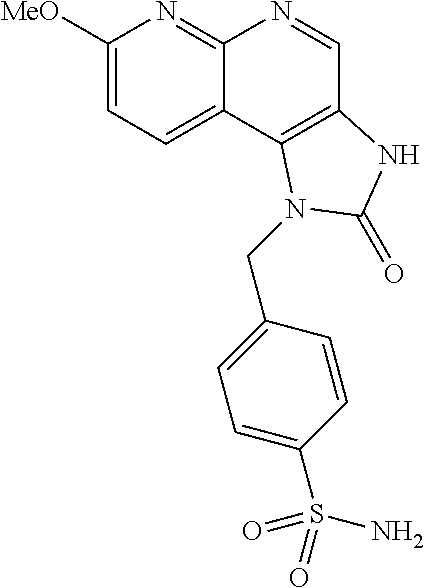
C1([MeO])=CC=C2C(=N1)N=CC1=C2N(CC2=CC=C(S(N)(=O)=O)C=C2)C(=O)N1
